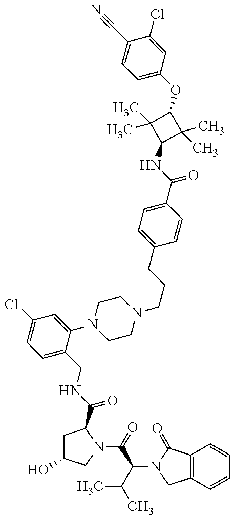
ClC1=CC=C(CNC(=O)C2CC(O)CN2C(=O)C(C(C)C)N2C(=O)C3=C(C2)C=CC=C3)C(N2CCN(CCCC3=CC=C(C(=O)NC4C(C)(C)C(OC5=CC=C(C#N)C(Cl)=C5)C4(C)C)C=C3)CC2)=C1
